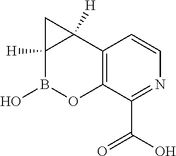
C12=C(C(C(O)=O)=NC=C1)OB(O)C1([H])C2([H])C1
